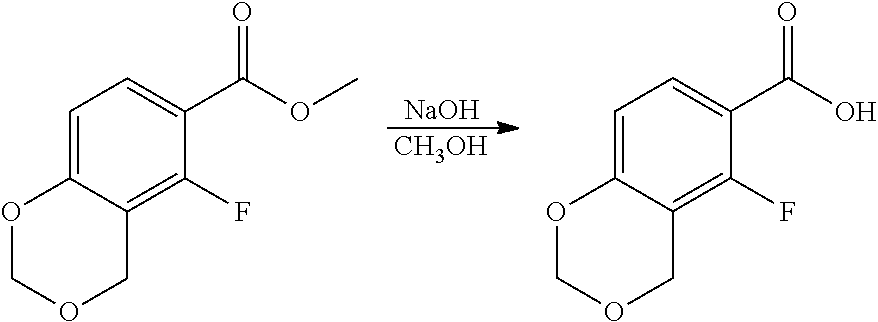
O1COCC2=C(F)C(C(OC)=O)=CC=C12.[NaOH].[CH3OH].O1COCC2=C(F)C(C(O)=O)=CC=C12
